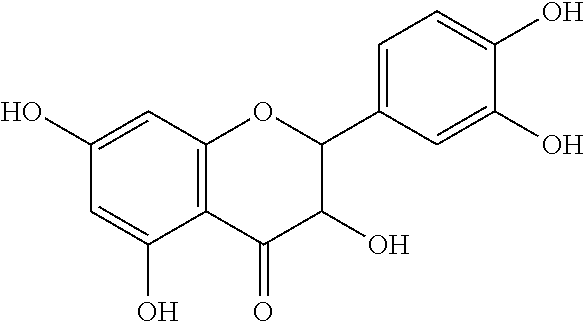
C1=C(O)C2=C(C=C1O)OC(C1=CC=C(O)C(O)=C1)C(O)C2=O
